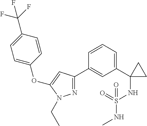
C1(C2(NS(NC)(=O)=O)CC2)=CC=CC(C2=NN(CC)C(OC3=CC=C(C(F)(F)F)C=C3)=C2)=C1
